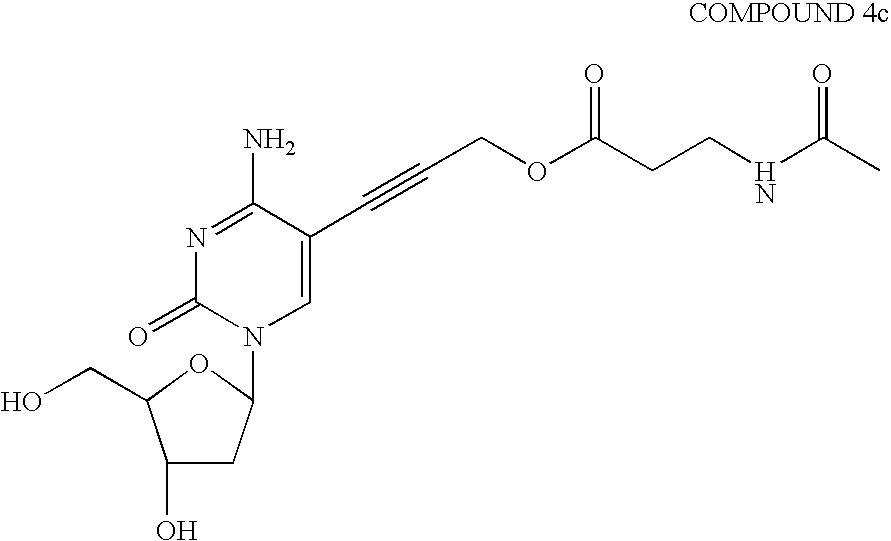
OCC1C(O)CC(N2C=C(C#CCOC(CCNC(C)=O)=O)C(N)=NC2=O)O1
